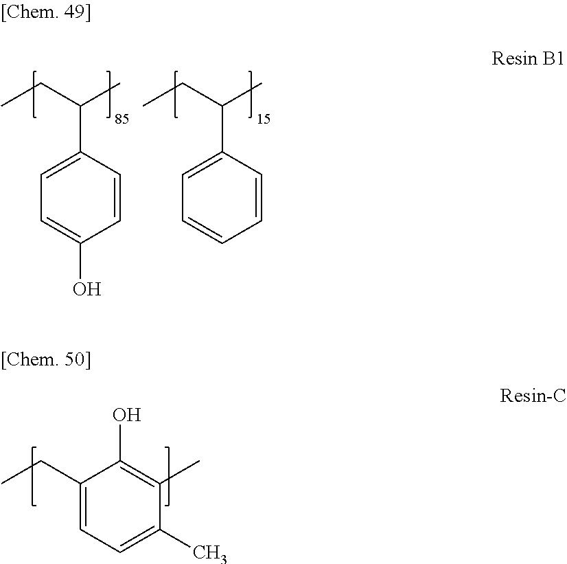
C1=C(C(C)CC)C=CC(O)=C1.C1=C(C(C)CC)C=CC=C1.C1(CC)=CC=C(C)C(C)=C1O
